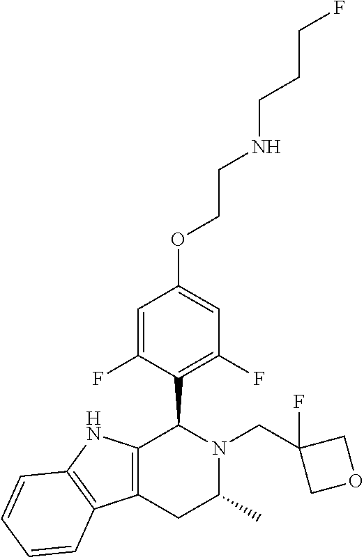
C12=C(CC(C)N(CC3(F)COC3)C1C1=C(F)C=C(OCCNCCCF)C=C1F)C1=C(N2)C=CC=C1
